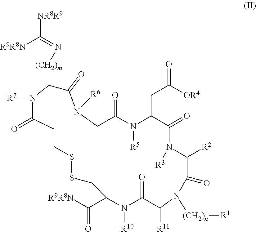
N1([(CH2)n][R1])C([R11])C(=O)N([R10])C(C([R9R8N])=O)CSSCCC(=O)N([R7])C([(CH2)m]N=C([NR8R9])[R9R8N])C(=O)N([R6])CC(=O)N([R5])C(CC(=O)[OR4])C(=O)N([R3])C([R2])C1=O
